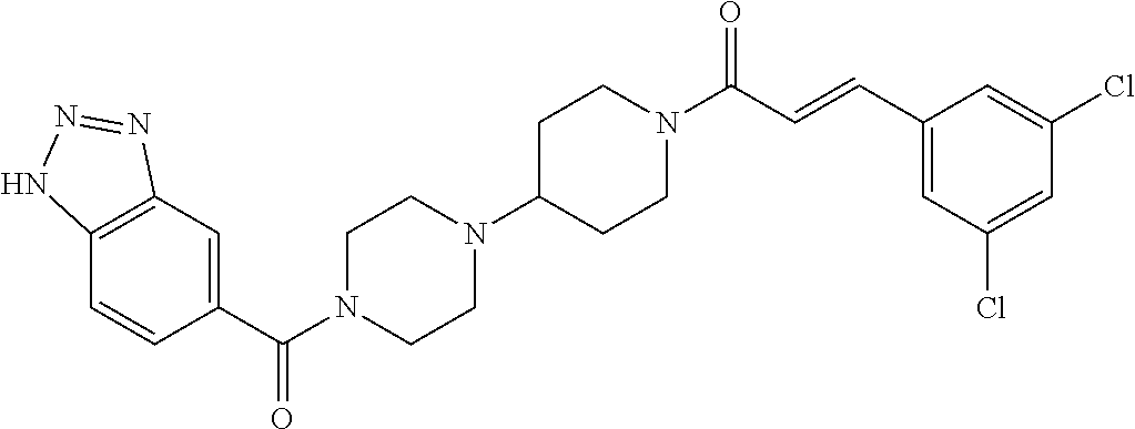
C12=C(C=C(C(N3CCN(C4CCN(C(C=CC5=CC(Cl)=CC(Cl)=C5)=O)CC4)CC3)=O)C=C1)N=NN2
